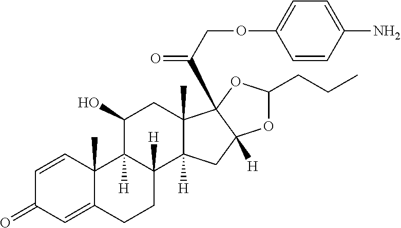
C1=CC2(C)C(=CC1=O)CCC1([H])C2([H])C(O)CC2(C)C1([H])CC1([H])C2(C(COC2=CC=C(N)C=C2)=O)OC(CCC)O1
